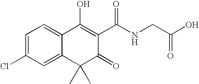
C1=C(Cl)C=C2C(=C1)C(O)=C(C(NCC(O)=O)=O)C(=O)C2(C)C
